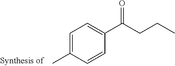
CC1=CC=C(C(CCC)=O)C=C1
